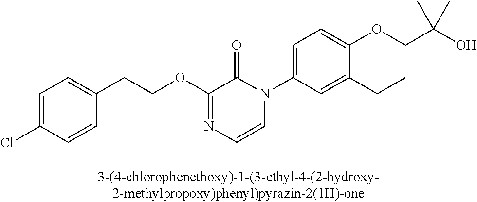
C1=C(Cl)C=CC(CCOC2=NC=CN(C3=CC=C(OCC(O)(C)C)C(CC)=C3)C2=O)=C1
